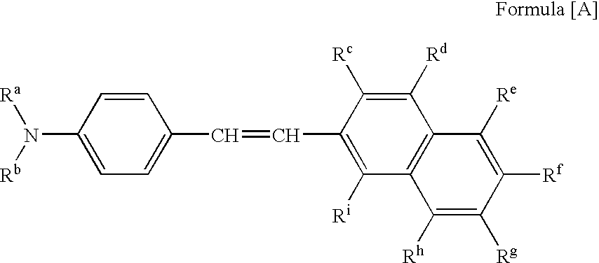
C1([Ri])=C(C=CC2=CC=C(N([Rb])[Ra])C=C2)C([Rc])=C([Rd])C2=C1C([Rh])=C([Rg])C([Rf])=C2[Re]
